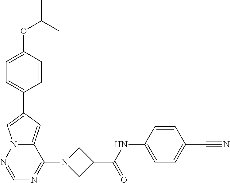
C1=C(OC(C)C)C=CC(C2=CN3C(=C2)C(N2CC(C(NC4=CC=C(C#N)C=C4)=O)C2)=NC=N3)=C1
